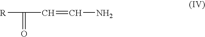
[R]C(=O)C=CN
